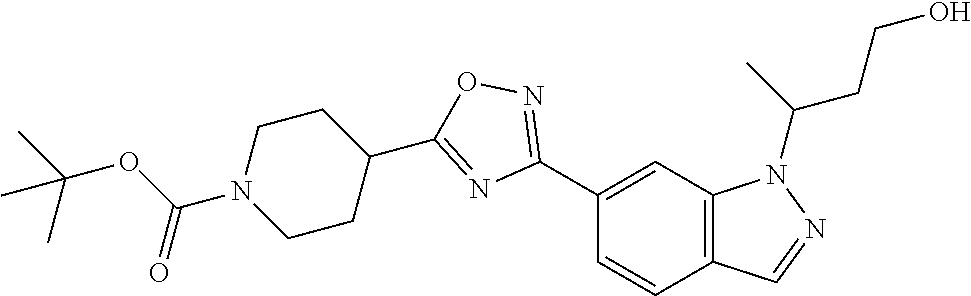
C1(C2=NOC(C3CCN(C(OC(C)(C)C)=O)CC3)=N2)=CC2=C(C=C1)C=NN2C(C)CCO
